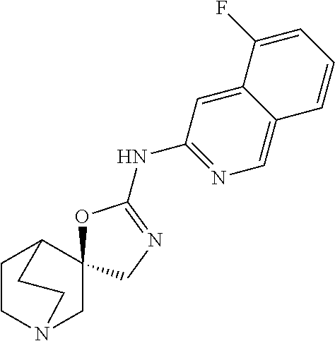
C12=CC(NC3=NCC4(O3)CN3CCC4CC3)=NC=C1C=CC=C2F
